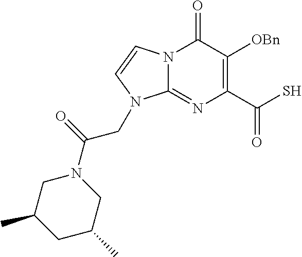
N12C(=NC(C(S)=O)=C([OBn])C1=O)N(CC(N1CC(C)CC(C)C1)=O)C=C2
